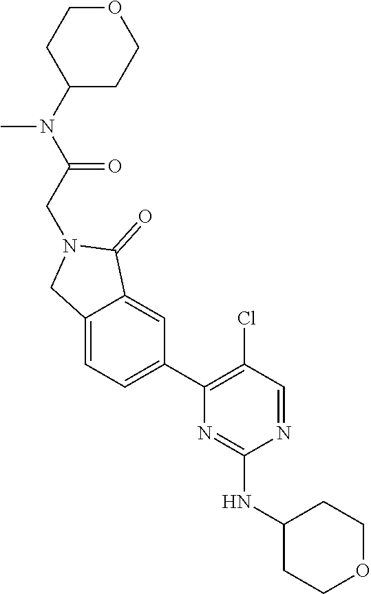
N1=CC(Cl)=C(C2=CC=C3C(=C2)C(=O)N(CC(N(C2CCOCC2)C)=O)C3)N=C1NC1CCOCC1
